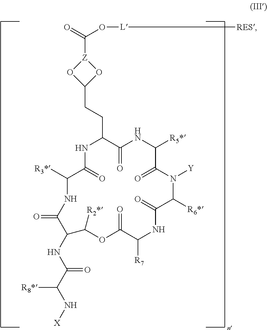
C(C1C(=O)NC([R5*])C(=O)N([Y])C([R6*])C(=O)NC([R7])C(=O)OC([R2*])C(NC(C(N[X])[R8*])=O)C(=O)NC([R3*])C(=O)N1)CC1O[Z](C(O[L][RES])=O)O1
